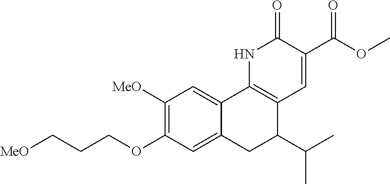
O(C)C(C1=CC2=C(NC1=O)C1=CC([MeO])=C(OCCC[MeO])C=C1CC2C(C)C)=O
